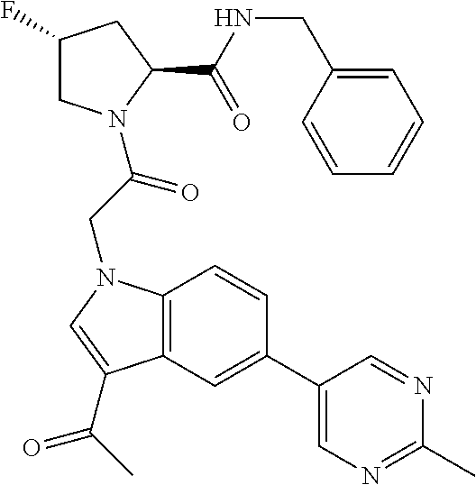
C(C1=CC=CC=C1)NC(C1CC(F)CN1C(CN1C2=C(C(C(C)=O)=C1)C=C(C1=CN=C(C)N=C1)C=C2)=O)=O
